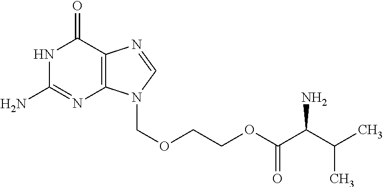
N1C(N)=NC2=C(C1=O)N=CN2COCCOC(C(C(C)C)N)=O
